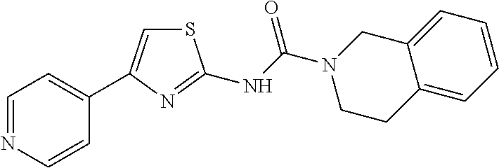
C1=NC=CC(C2=CSC(NC(N3CC4=CC=CC=C4CC3)=O)=N2)=C1
